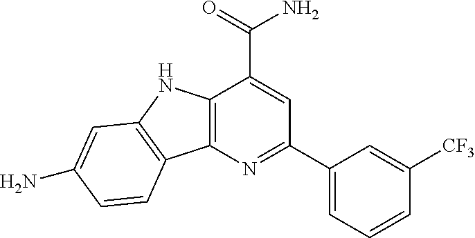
C12=C(N=C(C3=CC=CC([CF3])=C3)C=C1C(N)=O)C1=C(N2)C=C(N)C=C1
